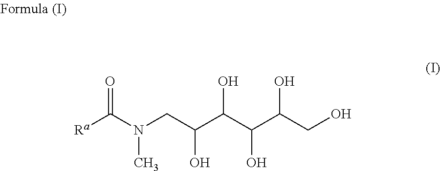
[Ra]C(N(CC(C(C(C(CO)O)O)O)O)C)=O
